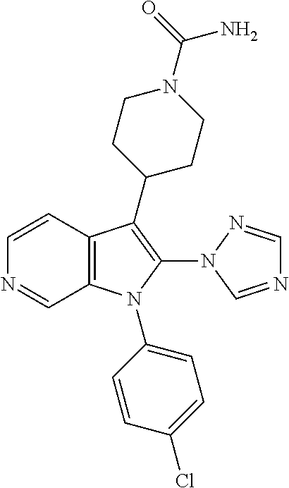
C1=CC2=C(C=N1)N(C1=CC=C(Cl)C=C1)C(N1C=NC=N1)=C2C1CCN(C(=O)N)CC1
